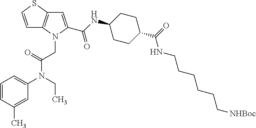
C1=CSC2=C1N(CC(N(C1=CC=CC(C)=C1)CC)=O)C(C(NC1CCC(C(=O)NCCCCCC[NHBoc])CC1)=O)=C2
